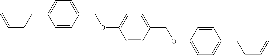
C=CCCC1=CC=C(COC2=CC=C(COC3=CC=C(CCC=C)C=C3)C=C2)C=C1
